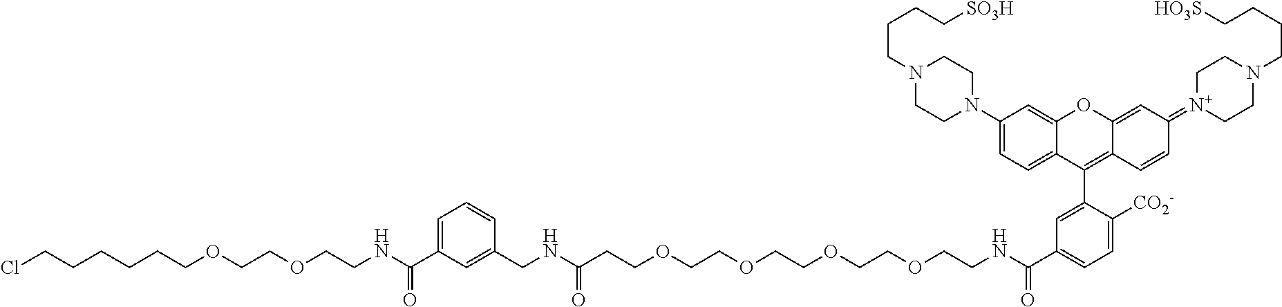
N1(CCCC[SO3H])CCN(C2=CC=C3C(=C2)OC2=CC(=[N+]4CCN(CCCC[HO3S])CC4)C=CC2=C3C2=CC(C(=O)NCCOCCOCCOCCOCCC(=O)NCC3=CC(C(NCCOCCOCCCCCCCl)=O)=CC=C3)=CC=C2[CO2-])CC1
